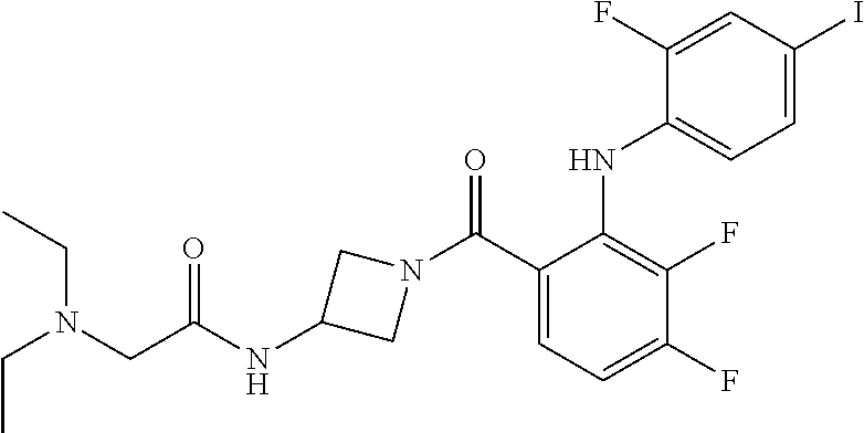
N(CC)(CC(NC1CN(C(=O)C2=CC=C(F)C(F)=C2NC2=CC=C(I)C=C2F)C1)=O)CC
